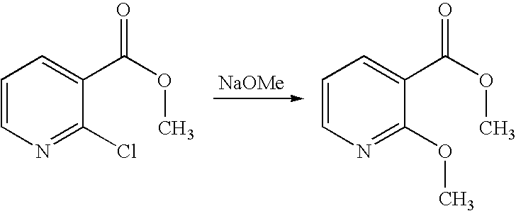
[NaOMe].C1=CN=C(Cl)C(C(OC)=O)=C1.C1=CN=C(OC)C(C(OC)=O)=C1
